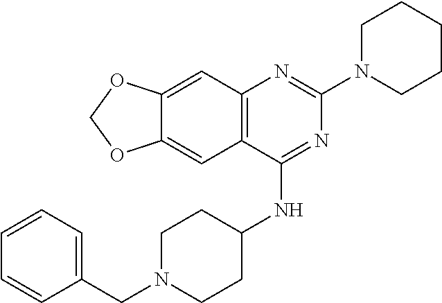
C12=C(C(NC3CCN(CC4=CC=CC=C4)CC3)=NC(N3CCCCC3)=N1)C=C1C(=C2)OCO1
